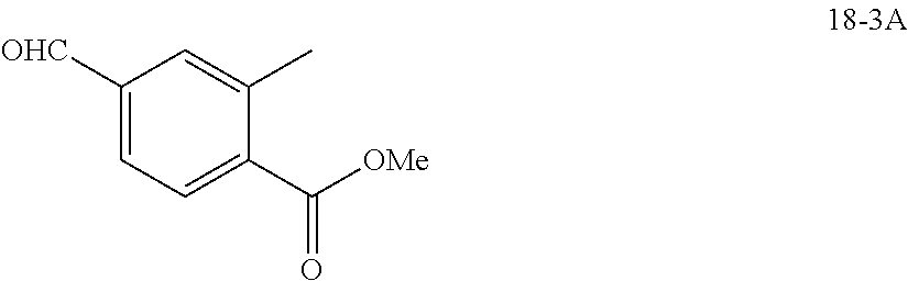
C1([OHC])=CC=C(C(=O)[OMe])C(C)=C1
